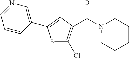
S1C(Cl)=C(C(N2CCCCC2)=O)C=C1C1=CN=CC=C1
